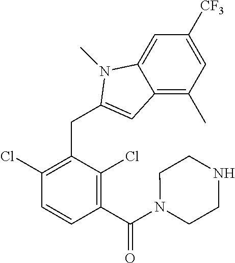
C1([CF3])=CC(C)=C2C(=C1)N(C)C(CC1=C(Cl)C=CC(C(N3CCNCC3)=O)=C1Cl)=C2
